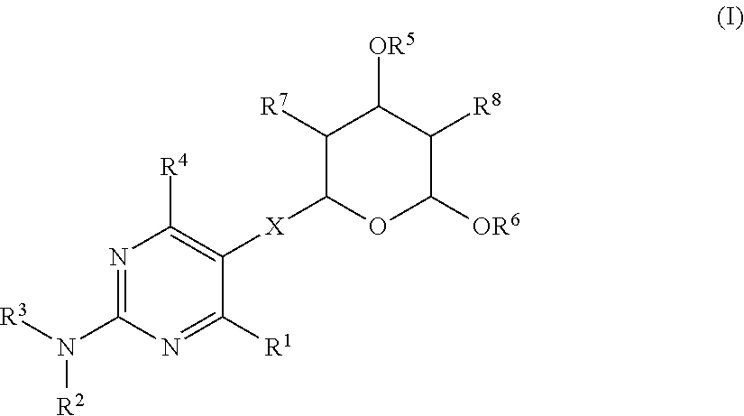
N1=C(N([R3])[R2])N=C([R1])C([X]C2C([R7])C([OR5])C([R8])C([OR6])O2)=C1[R4]
